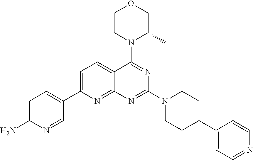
C1=C(N)N=CC(C2=CC=C3C(=N2)N=C(N2CCC(C4=CC=NC=C4)CC2)N=C3N2C(C)COCC2)=C1
